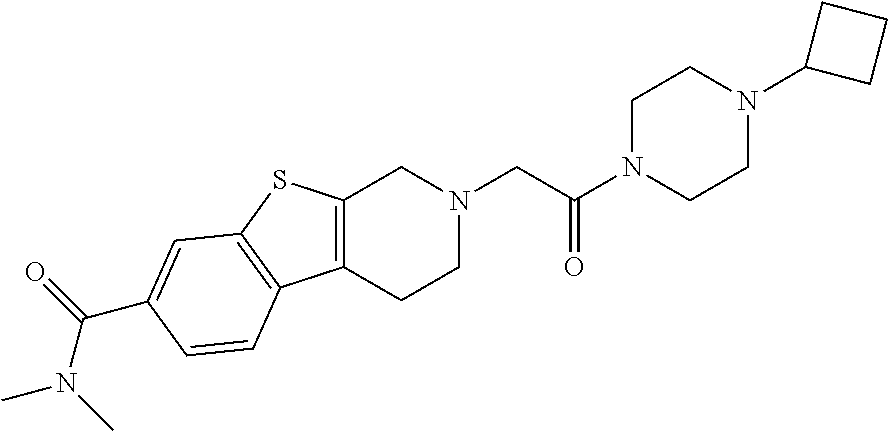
C1N(C(CN2CC3=C(CC2)C2=C(S3)C=C(C(=O)N(C)C)C=C2)=O)CCN(C2CCC2)C1
